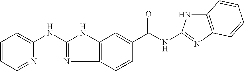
C1=CC=C(NC2=NC3=C(N2)C=C(C(NC2=NC4=C(N2)C=CC=C4)=O)C=C3)N=C1
